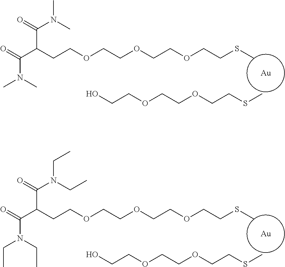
[Au].C(COCCOCCSC)O.C(CCOCCOCCOCCSC)(C(=O)N(C)C)C(=O)N(C)C.[Au].C(COCCOCCSC)O.C(CCOCCOCCOCCSC)(C(=O)N(CC)CC)C(=O)N(CC)CC
